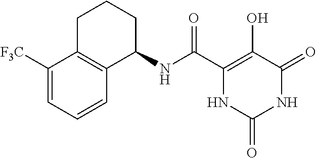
C(C1=C(O)C(=O)NC(=O)N1)(=O)NC1CCCC2=C1C=CC=C2[F3C]
